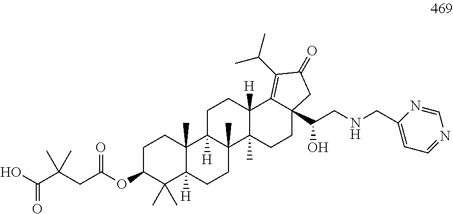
OC(C(CC(OC1C(C)(C)C2([H])C(C)(CC1)C1([H])C(C)(CC2)C2(C)C([H])(CC1)C1=C(C(C)C)C(=O)CC1(C(CNCC1=CC=NC=N1)O)CC2)=O)(C)C)=O
